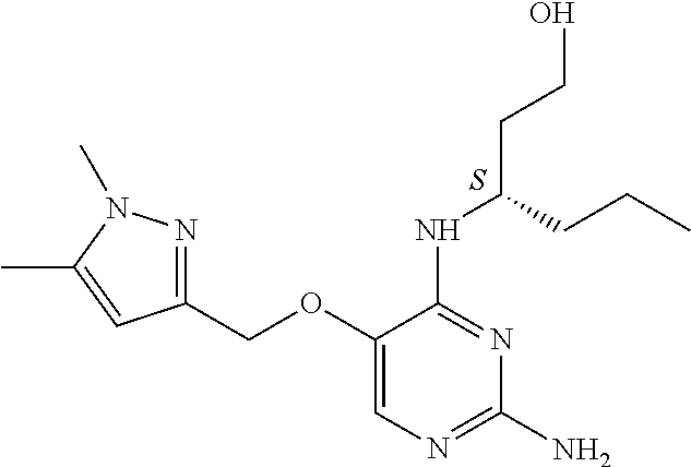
C1(OCC2=NN(C)C(C)=C2)=CN=C(N)N=C1NC(CCO)CCC.S
